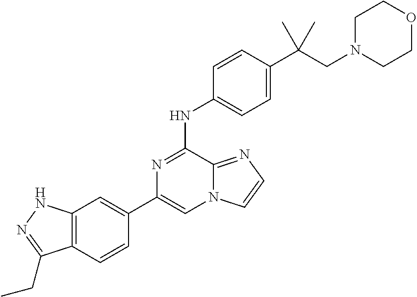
C1(C2=CC3=C(C=C2)C(CC)=NN3)=CN2C(=NC=C2)C(NC2=CC=C(C(CN3CCOCC3)(C)C)C=C2)=N1
